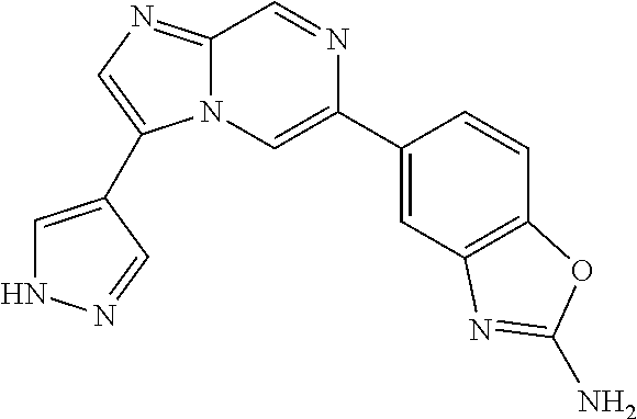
N12C(=NC=C1C1=CNN=C1)C=NC(C1=CC3=C(C=C1)OC(N)=N3)=C2
